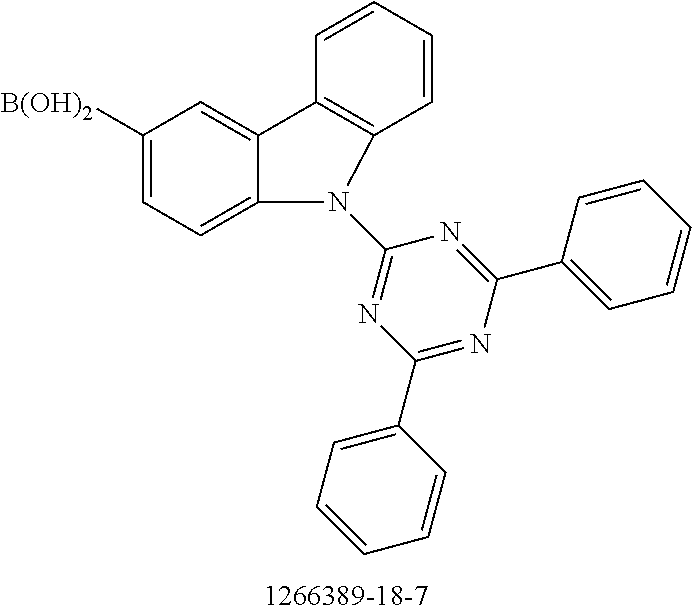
C1(C2=CC=CC=C2)=NC(C2=CC=CC=C2)=NC(N2C3=CC=C([B(OH)2])C=C3C3=C2C=CC=C3)=N1
